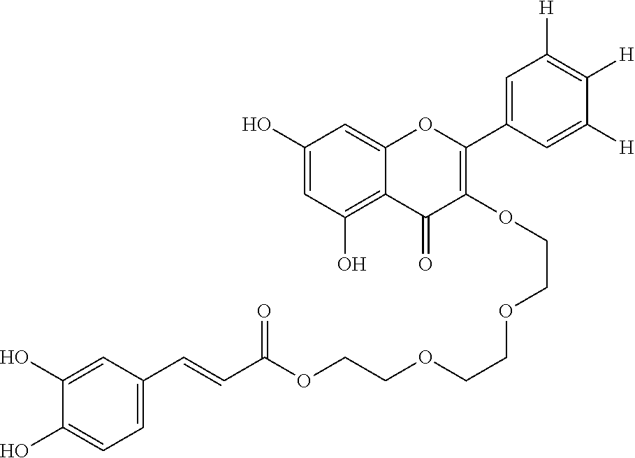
C1(O)=CC(O)=C2C(=C1)OC(C1=CC([H])=C([H])C([H])=C1)=C(OCCOCCOCCOC(C=CC1=CC=C(O)C(O)=C1)=O)C2=O
